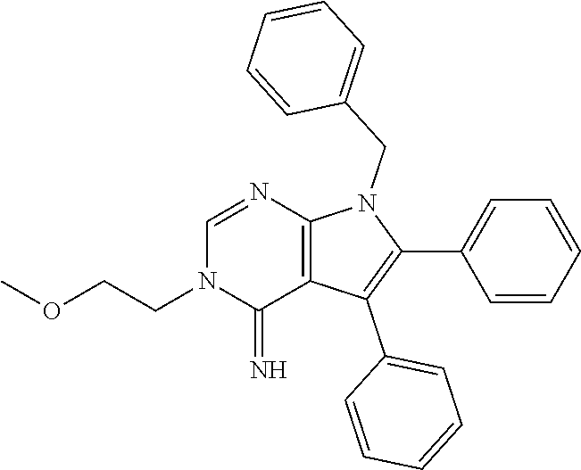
C(COC)N1C(=N)C2=C(N=C1)N(CC1=CC=CC=C1)C(C1=CC=CC=C1)=C2C1=CC=CC=C1
